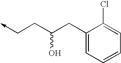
C1(CC(CC->C)O)=CC=CC=C1Cl
